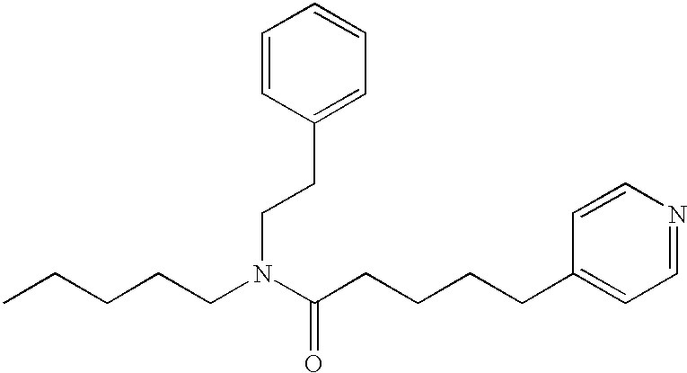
CCCCCN(C(CCCCC1=CC=NC=C1)=O)CCC1=CC=CC=C1
